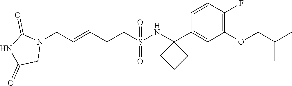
N1(CC=CCCS(NC2(C3=CC(OCC(C)C)=C(F)C=C3)CCC2)(=O)=O)C(=O)NC(=O)C1
